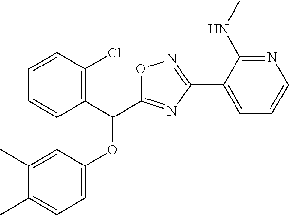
C1(C)=CC(OC(C2=C(Cl)C=CC=C2)C2=NC(C3=CC=CN=C3NC)=NO2)=CC=C1C
